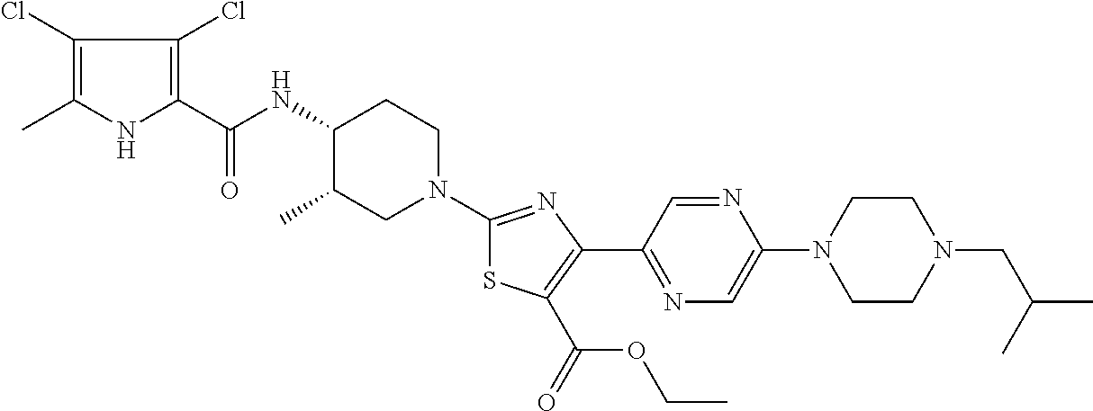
C1(Cl)=C(C)NC(C(NC2C(C)CN(C3=NC(C4=NC=C(N5CCN(CC(C)C)CC5)N=C4)=C(C(=O)OCC)S3)CC2)=O)=C1Cl
